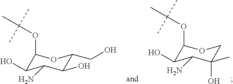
C1(OC(C)(C)C)C(O)C(N)C(C)(O)CO1.C1(OC(C)(C)C)C(O)C(N)C(O)C(CO)O1
